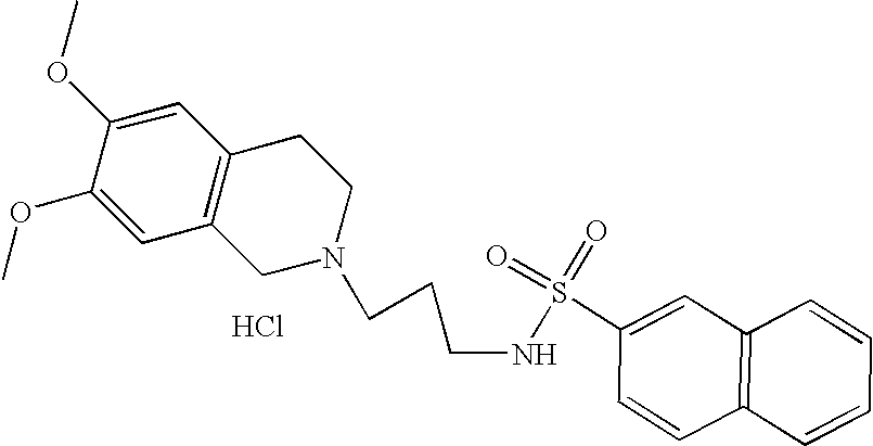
Cl.C1=C(OC)C(OC)=CC2=C1CCN(CCCNS(C1=CC3=C(C=C1)C=CC=C3)(=O)=O)C2
